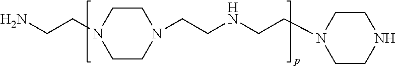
N1(CCNCCN2CCNCC2)CCN(CCN)CC1
